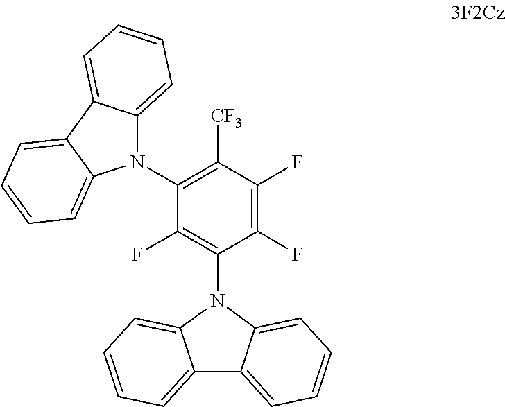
N1(C2=C(F)C(N3C4=CC=CC=C4C4=CC=CC=C34)=C([CF3])C(F)=C2F)C2=CC=CC=C2C2=CC=CC=C12
